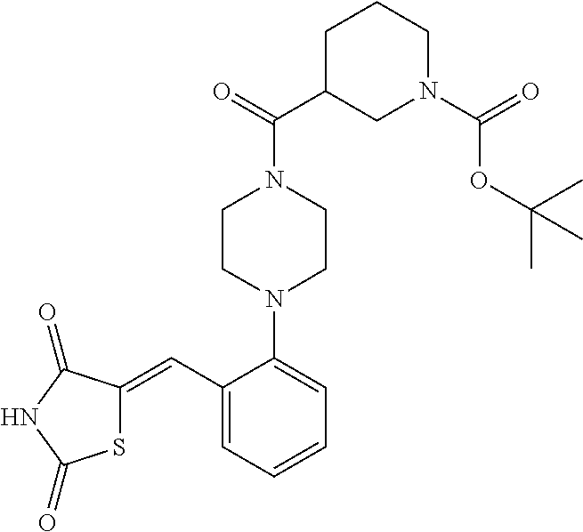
S1C(=CC2=CC=CC=C2N2CCN(C(=O)C3CN(C(=O)OC(C)(C)C)CCC3)CC2)C(=O)NC1=O
